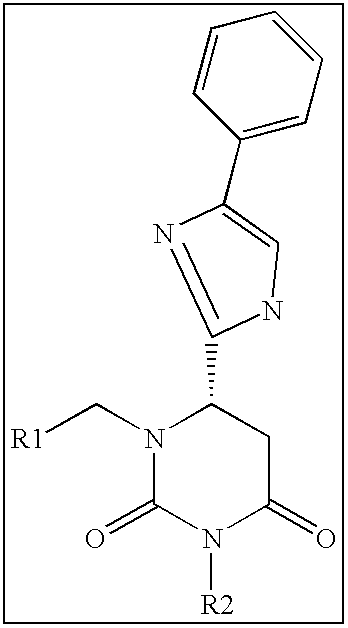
N1(C[R1])C(=O)N([R2])C(=O)CC1C1=NC(C2=CC=CC=C2)=CN1
